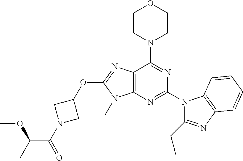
C12=C(N=C(N3C(CC)=NC4=C3C=CC=C4)N=C1N1CCOCC1)N(C)C(OC1CN(C(=O)C(C)OC)C1)=N2
